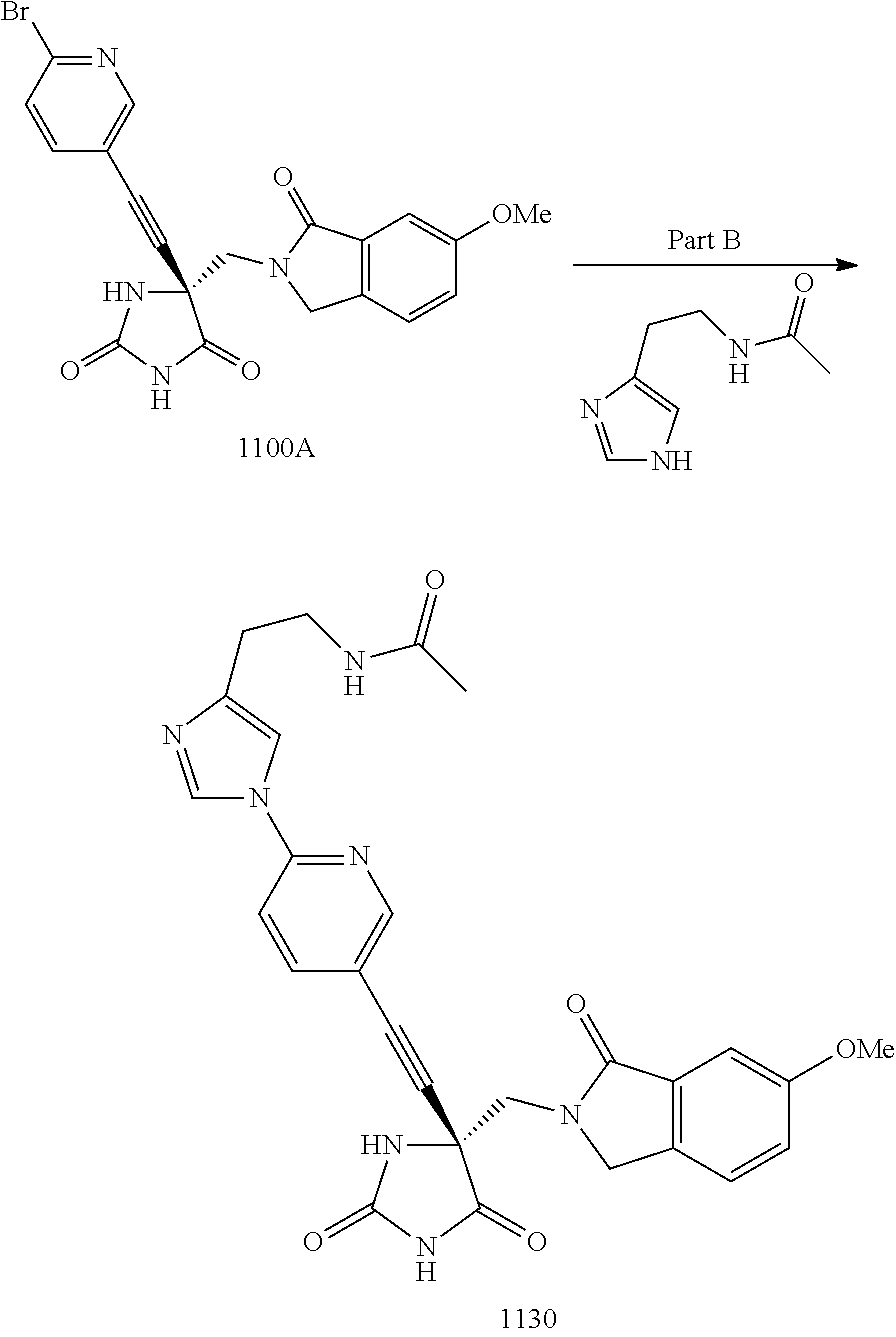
C1(C#CC2=CN=C(Br)C=C2)(CN2CC3=C(C2=O)C=C([OMe])C=C3)NC(=O)NC1=O.C1=NC(CCNC(C)=O)=CN1.C1(C#CC2=CN=C(N3C=NC(CCNC(C)=O)=C3)C=C2)(CN2CC3=C(C2=O)C=C([OMe])C=C3)NC(=O)NC1=O
